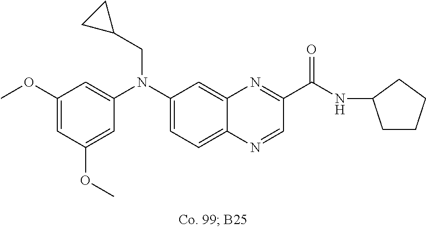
C1(OC)=CC(OC)=CC(N(C2=CC=C3C(=C2)N=C(C(NC2CCCC2)=O)C=N3)CC2CC2)=C1
